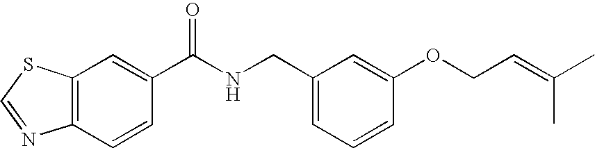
C12=C(C=C(C(NCC3=CC=CC(OCC=C(C)C)=C3)=O)C=C1)SC=N2
